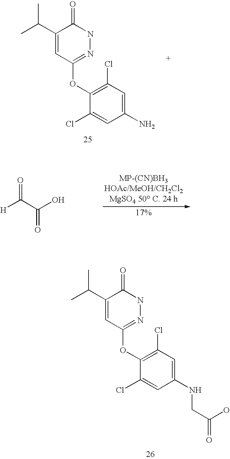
C1(C(C)C)=CC(OC2=C(Cl)C=C(N)C=C2Cl)=NNC1=O.[H]C(C(O)=O)=O.C1(C(C)C)=CC(OC2=C(Cl)C=C(NCC(O)=O)C=C2Cl)=NNC1=O
